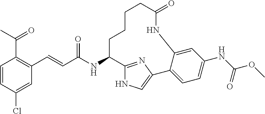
C1=CC(Cl)=CC(C=CC(NC2C3=NC(=CN3)C3=CC=C(NC(OC)=O)C=C3NC(=O)CCCC2)=O)=C1C(C)=O
